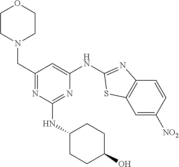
N1(CC2=NC(NC3CCC(O)CC3)=NC(NC3=NC4=C(C=C([NO2])C=C4)S3)=C2)CCOCC1
